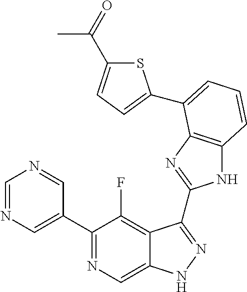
C1=NC=C(C2=NC=C3C(=C2F)C(C2=NC4=C(N2)C=CC=C4C2=CC=C(C(=O)C)S2)=NN3)C=N1
